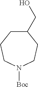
C1(CO)CCCN([Boc])CC1
